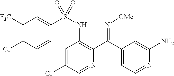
C1=C(Cl)C=NC(C(C2=CC=NC(N)=C2)=N[OMe])=C1NS(=O)(C1=CC([F3C])=C(Cl)C=C1)=O
